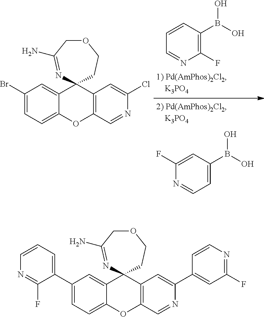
C1(Br)=CC=C2C(=C1)C1(C3=C(O2)C=NC(Cl)=C3)CCOCC(N)=N1.C1(F)=C(B(O)O)C=CC=N1.C1=C(B(O)O)C=C(F)N=C1.C1(C2=CC=C3C(=C2)C2(C4=C(O3)C=NC(C3=CC(F)=NC=C3)=C4)CCOCC(N)=N2)=CC=CN=C1F
